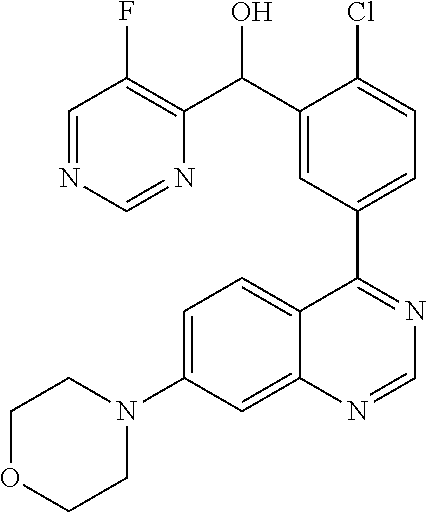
C1=C(N2CCOCC2)C=C2C(=C1)C(C1=CC=C(Cl)C(C(C3=C(F)C=NC=N3)O)=C1)=NC=N2
